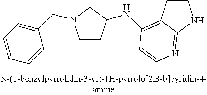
C1CC(NC2=C3C=CNC3=NC=C2)CN1CC1=CC=CC=C1
